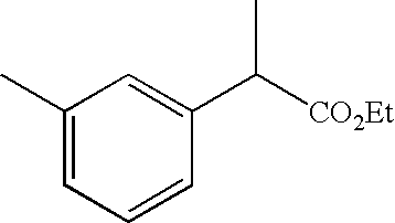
C1(C)=CC=CC(C([CO2Et])C)=C1
